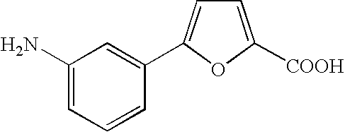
C1(N)=CC=CC(C2=CC=C([COOH])O2)=C1
